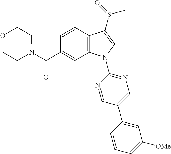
C(C1=CC2=C(C=C1)C(S(C)=O)=CN2C1=NC=C(C2=CC([OMe])=CC=C2)C=N1)(=O)N1CCOCC1
